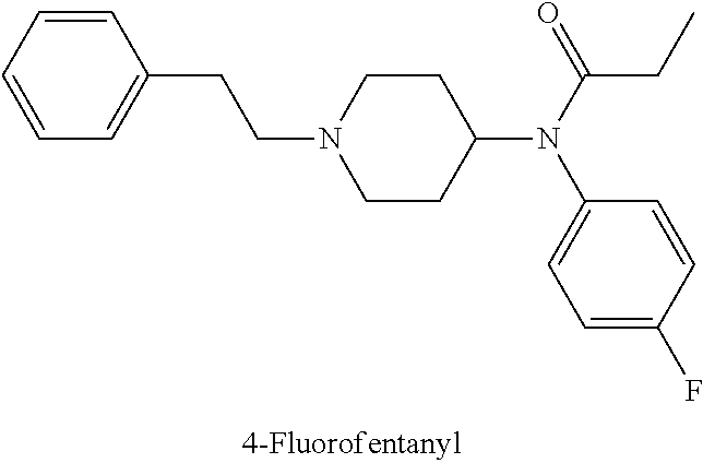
C1=CC(CCN2CCC(N(C3=CC=C(F)C=C3)C(CC)=O)CC2)=CC=C1
